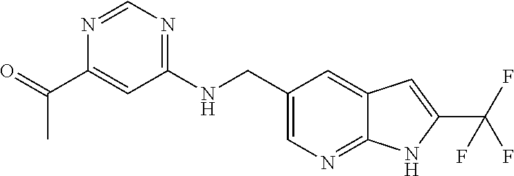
C1(NCC2=CN=C3C(=C2)C=C(C(F)(F)F)N3)=NC=NC(C(=O)C)=C1
